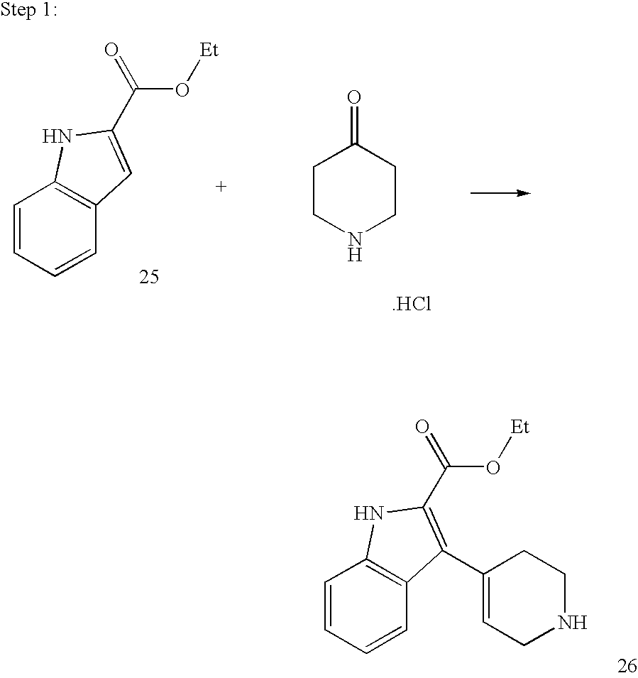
C1=CC=CC2=C1NC(C(O[Et])=O)=C2.C1CNCCC1=O.[.HCl].C1=CC=CC2=C1NC(C(O[Et])=O)=C2C1=CCNCC1
